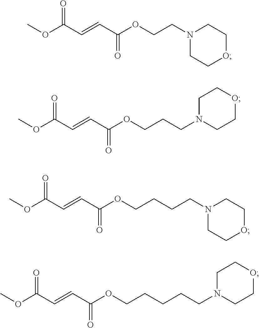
N1(CCOC(C=CC(OC)=O)=O)CCOCC1.N1(CCCOC(C=CC(OC)=O)=O)CCOCC1.N1(CCCCOC(C=CC(OC)=O)=O)CCOCC1.N1(CCCCCOC(C=CC(OC)=O)=O)CCOCC1
